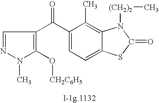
C1=NN(C)C(O[CH2C6H5])=C1C(C1=CC=C2C(=C1C)N([(CH2)2]C)C(=O)S2)=O
